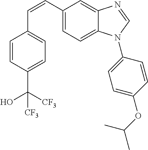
C(=CC1=CC=C2C(=C1)N=CN2C1=CC=C(OC(C)C)C=C1)C1=CC=C(C([CF3])(O)[CF3])C=C1
